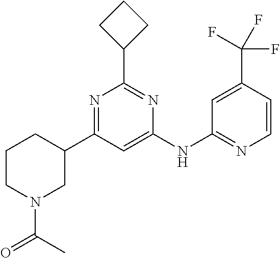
C1(NC2=NC=CC(C(F)(F)F)=C2)=CC(C2CCCN(C(C)=O)C2)=NC(C2CCC2)=N1
